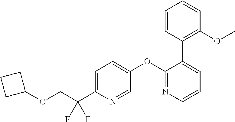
C(C(C1=CC=C(OC2=NC=CC=C2C2=C(OC)C=CC=C2)C=N1)(F)F)OC1CCC1
